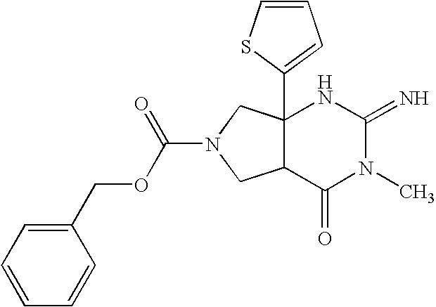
C12(C3=CC=CS3)C(C(=O)N(C)C(=N)N1)CN(C(OCC1=CC=CC=C1)=O)C2
